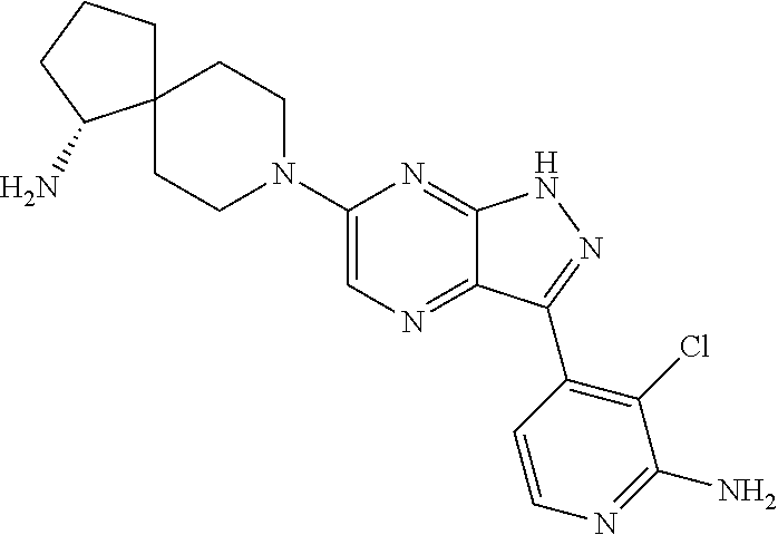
C1(N2CCC3(CC2)CCCC3N)=CN=C2C(=N1)NN=C2C1=C(Cl)C(N)=NC=C1
